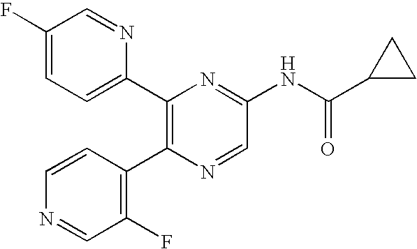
C1(C2=C(C3=C(F)C=NC=C3)N=CC(NC(C3CC3)=O)=N2)=CC=C(F)C=N1
